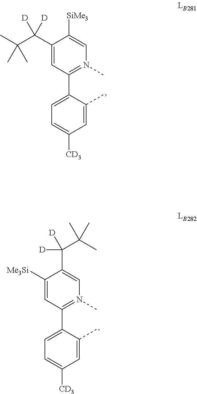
C1=C([CD3])C=C(C)C(C2=N(C)C=C([SiMe3])C(C(C(C)(C)C)([D])[D])=C2)=C1.C1=C([CD3])C=C(C)C(C2=N(C)C=C(C(C(C)(C)C)([D])[D])C([Me3Si])=C2)=C1
